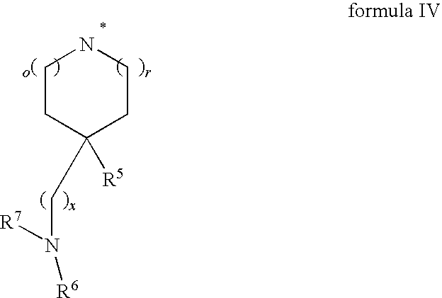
C1CC(CN([R7])[R6])([R5])CCN1
